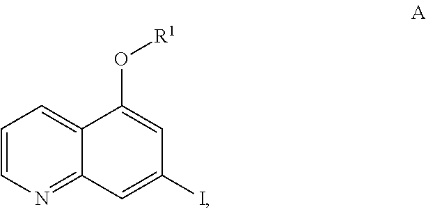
C1=CN=C2C(=C1)C(O[R1])=CC(I)=C2
